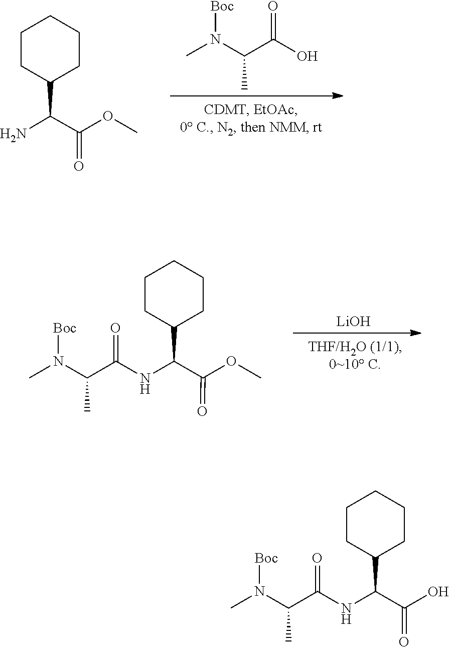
C(C(=O)OC)(N)C1CCCCC1.N(C)(C(C(=O)O)C)[Boc].N(C)(C(C(NC(C(OC)=O)C1CCCCC1)=O)C)[Boc].[LiOH].N(C)(C(C(NC(C(O)=O)C1CCCCC1)=O)C)[Boc]
